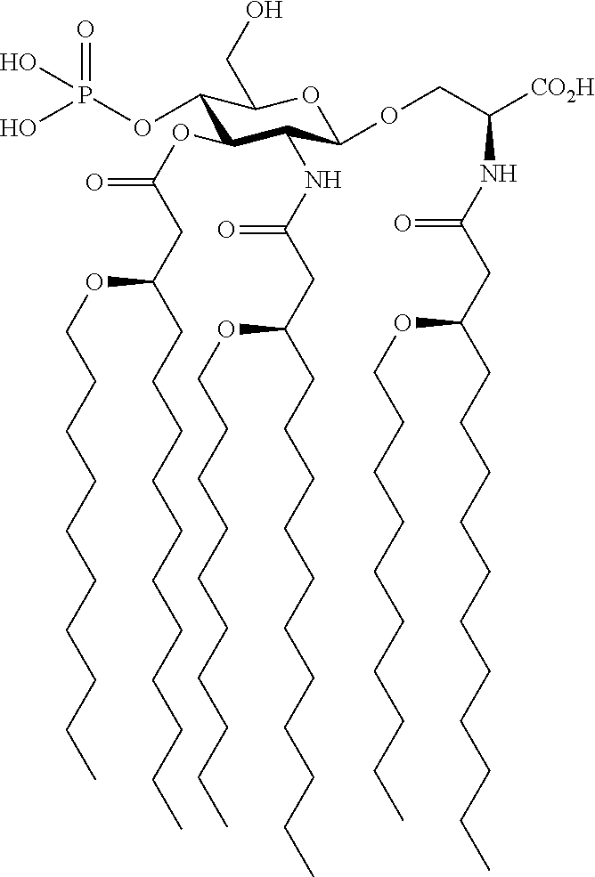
C1(OC(=O)CC(CCCCCCCCCCC)OCCCCCCCCCC)C(NC(CC(CCCCCCCCCCC)OCCCCCCCCCC)=O)C(OCC([CO2H])NC(CC(CCCCCCCCCCC)OCCCCCCCCCC)=O)OC(CO)C1OP(O)(=O)O
